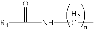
[R4]C(=O)NCC.[H2]
